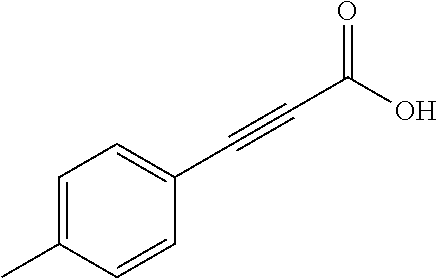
C1=C(C)C=CC(C#CC(O)=O)=C1
